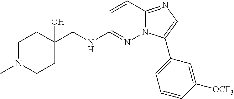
C1C(CNC2=NN3C(=NC=C3C3=CC=CC([OCF3])=C3)C=C2)(O)CCN(C)C1
